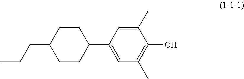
C1(C2=CC(C)=C(O)C(C)=C2)CCC(CCC)CC1
